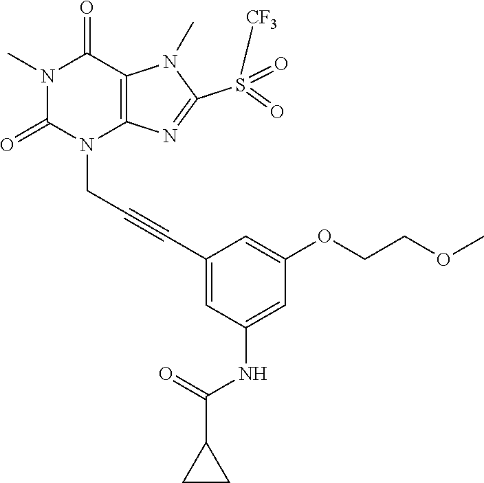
N1(C)C(=O)N(CC#CC2=CC(NC(C3CC3)=O)=CC(OCCOC)=C2)C2=C(C1=O)N(C)C(S([CF3])(=O)=O)=N2
